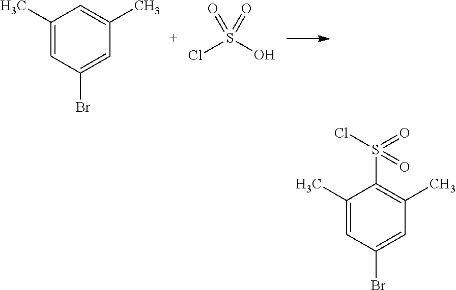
ClS(O)(=O)=O.C1=C(Br)C=C(C)C=C1C.C1=C(Br)C=C(C)C(S(=O)(=O)Cl)=C1C
